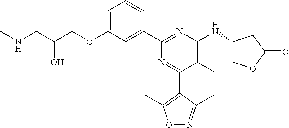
C1=C(OCC(CNC)O)C=C(C2=NC(NC3COC(=O)C3)=C(C)C(C3=C(C)ON=C3C)=N2)C=C1
